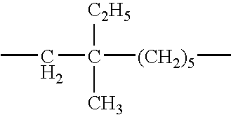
CCC([(CH2)5]C)([C2H5])C
